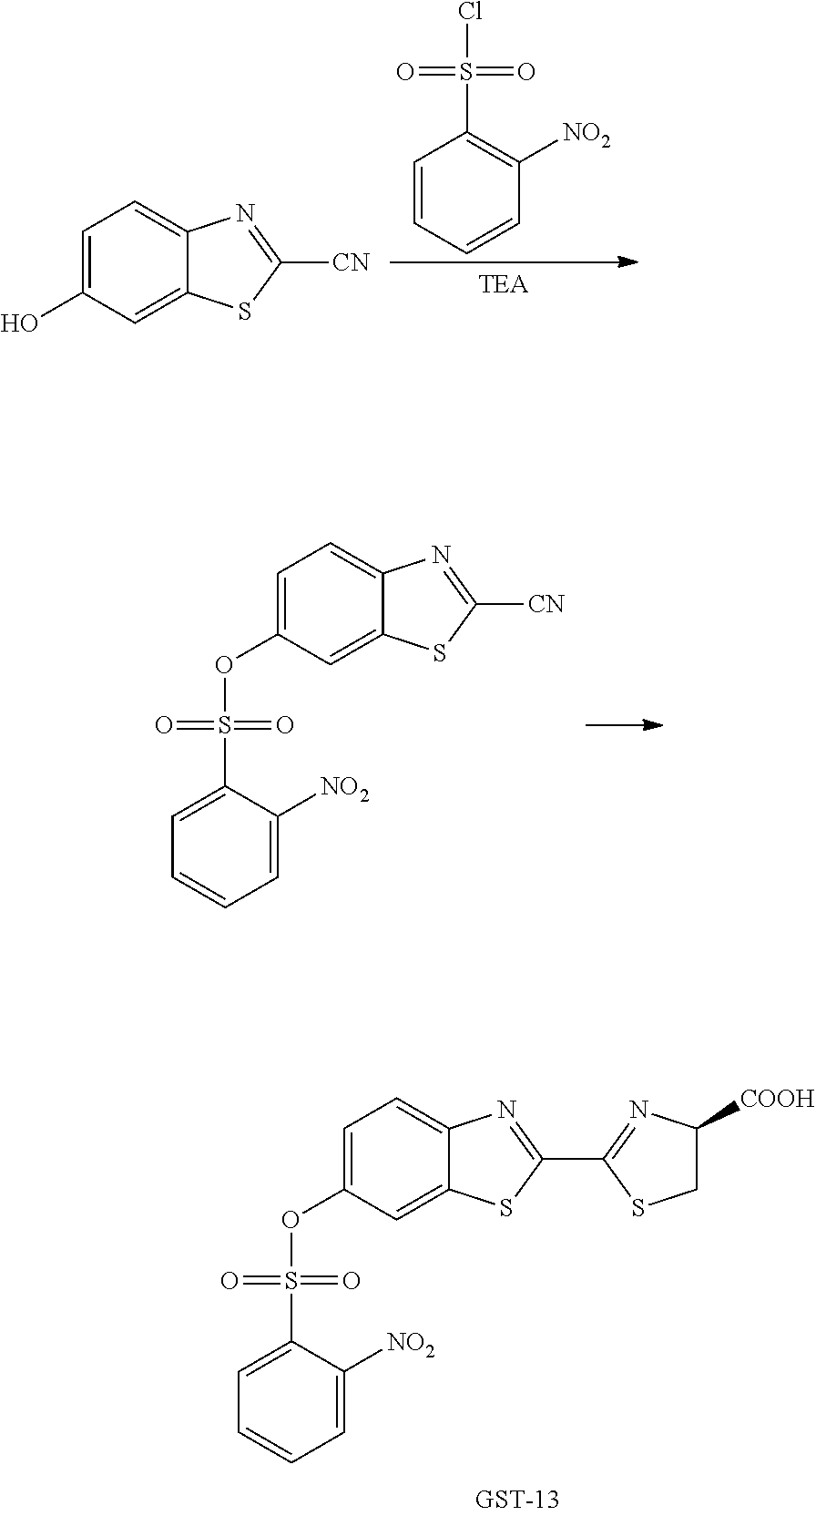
C1=C(S(=O)(=O)OC2=CC=C3C(=C2)SC(C2=NC([COOH])CS2)=N3)C([NO2])=CC=C1.C1=CC=CC([NO2])=C1S(=O)(=O)Cl.C1(O)=CC=C2C(=C1)SC([CN])=N2.C1=C(S(=O)(=O)OC2=CC=C3C(=C2)SC([CN])=N3)C([NO2])=CC=C1
